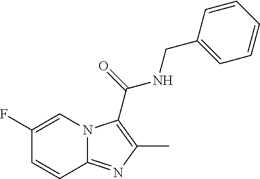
C1(F)=CN2C(=NC(C)=C2C(NCC2=CC=CC=C2)=O)C=C1
